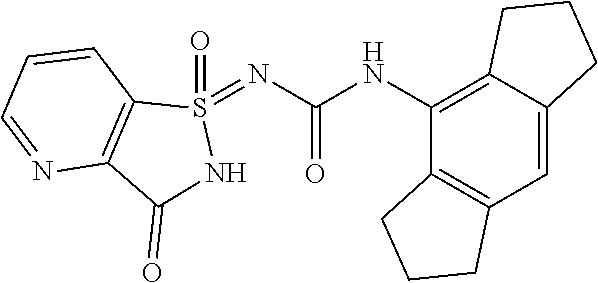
C12=C(C=C3C(=C1NC(=O)N=S1(=O)C4=C(C(=O)N1)N=CC=C4)CCC3)CCC2
